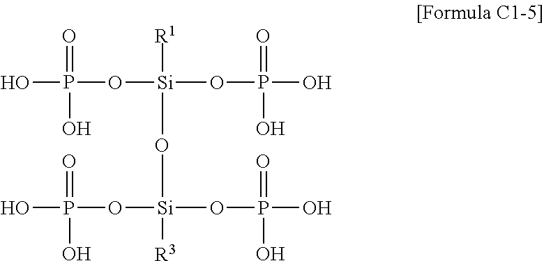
OP(=O)(O)O[Si]([R1])(O[Si](OP(O)(=O)O)(OP(=O)(O)O)[R3])OP(=O)(O)O
